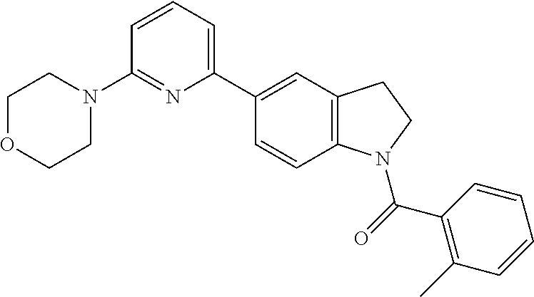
N1(C2=NC(C3=CC4=C(C=C3)N(C(C3=C(C)C=CC=C3)=O)CC4)=CC=C2)CCOCC1
